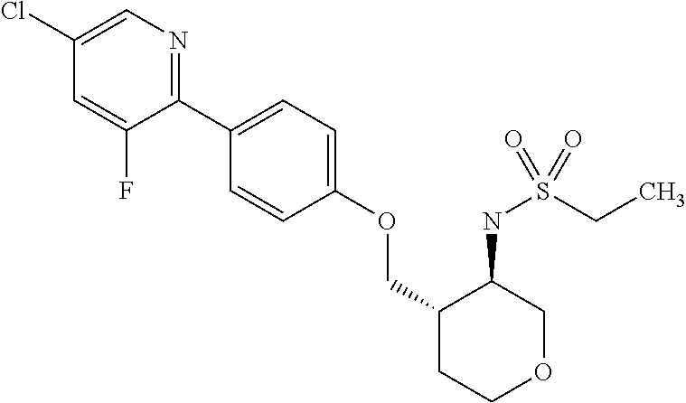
C1(C2=CC=C(OCC3CCOCC3NS(CC)(=O)=O)C=C2)=NC=C(Cl)C=C1F
